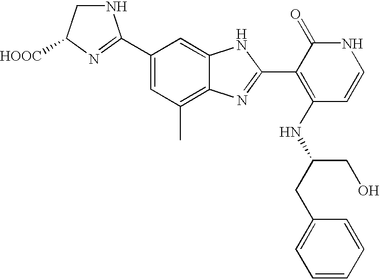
C1(C2=NC([HOOC])CN2)=CC(C)=C2C(=C1)NC(C1=C(NC(CC3=CC=CC=C3)CO)C=CNC1=O)=N2
